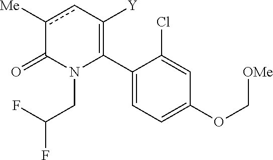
C1(C2=C([Y])cc([Me])C(=O)N2CC(F)F)=CC=C(OC[OMe])C=C1Cl
